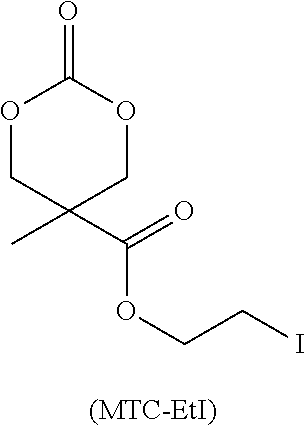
O1CC(C)(C(=O)OCCI)COC1=O
